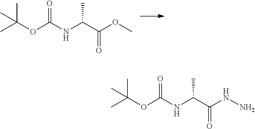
CC(OC(NC(C(OC)=O)C)=O)(C)C.CC(OC(NC(C(NN)=O)C)=O)(C)C
